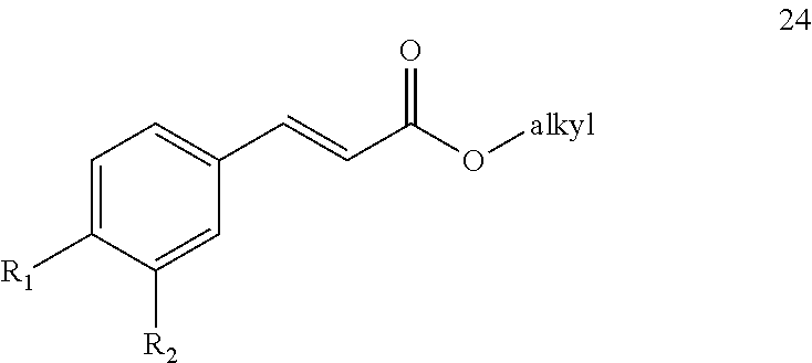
C1=C([R1])C([R2])=CC(C=CC(=O)O[alkyl])=C1
